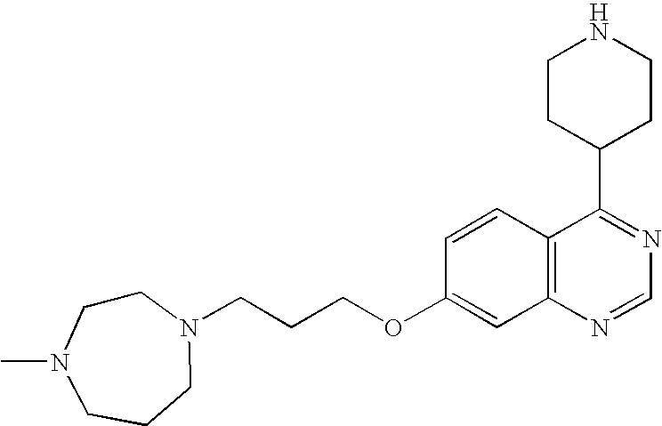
C(CCOC1=CC2=C(C=C1)C(C1CCNCC1)=NC=N2)N1CCN(C)CCC1
